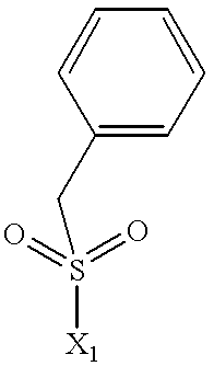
O=S(=O)([X1])CC1=CC=CC=C1
